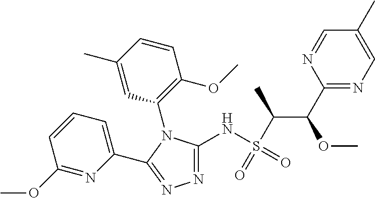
N1=C(NS(C(C(C2=NC=C(C)C=N2)OC)C)(=O)=O)N(C2=C(OC)C=CC(C)=C2)C(C2=CC=CC(OC)=N2)=N1
